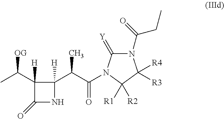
C1([H])(C(C)[OG])C(=O)NC1(C(C(=O)N1C(=[Y])N(C(=O)CC)C([R4])([R3])C1([R2])[R1])C)[H]
